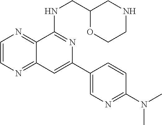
C1=CN=C2C(=N1)C(NCC1OCCNC1)=NC(C1=CN=C(N(C)C)C=C1)=C2
